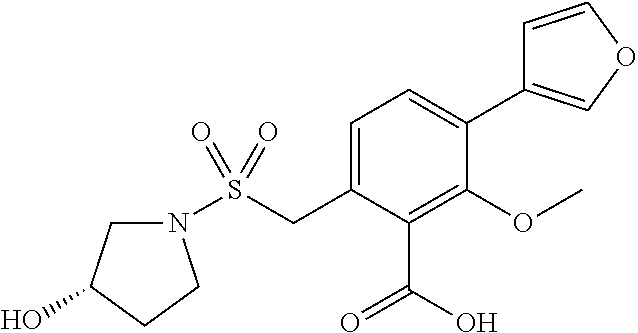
S(CC1=CC=C(C2=COC=C2)C(OC)=C1C(O)=O)(=O)(=O)N1CC(O)CC1
